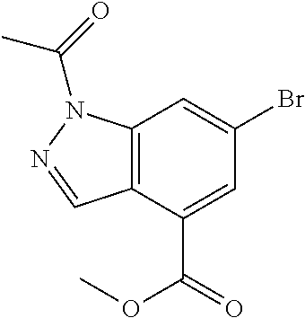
C12=C(C(C(=O)OC)=CC(Br)=C1)C=NN2C(=O)C
